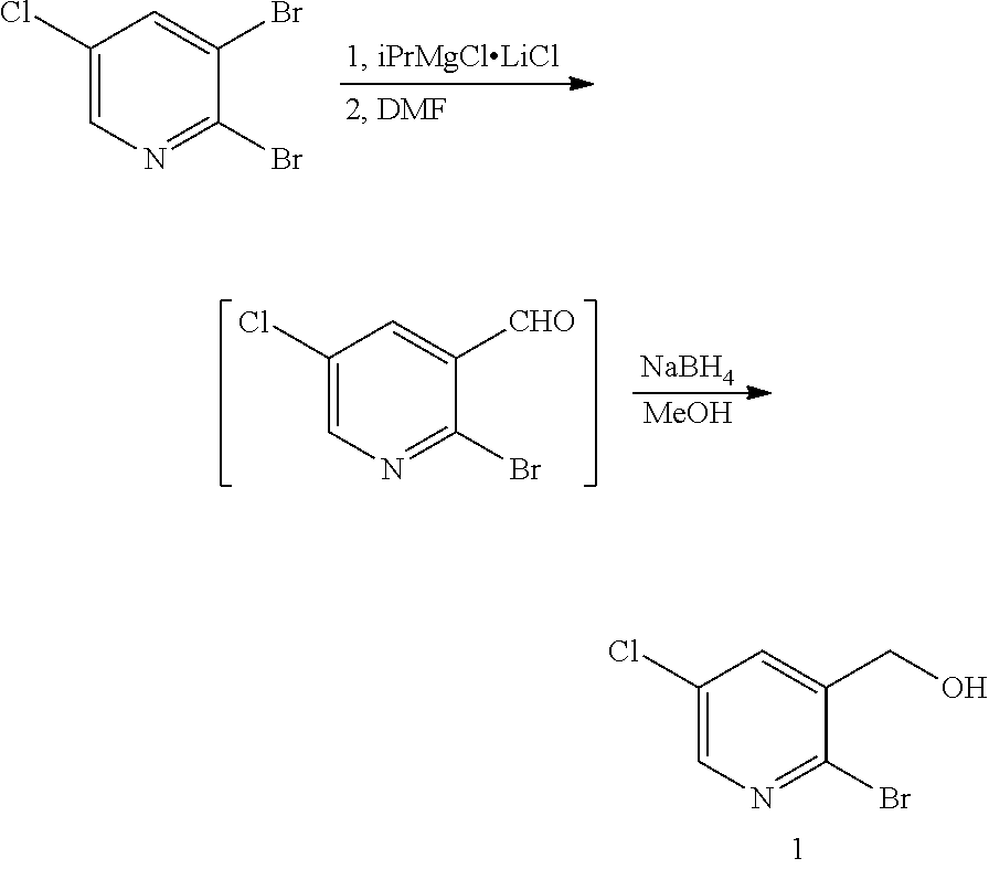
C1(Cl)=CN=C(Br)C(CO)=C1.C1(Cl)=CN=C(Br)C(Br)=C1.C1(Cl)=CN=C(Br)C([CHO])=C1.[NaBH4].[MeOH]
